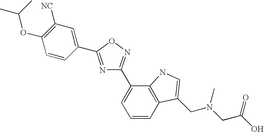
C1=CC2=C(C(C3=NOC(C4=CC([NC])=C(OC(C)C)C=C4)=N3)=C1)NC=C2CN(C)CC(=O)O
